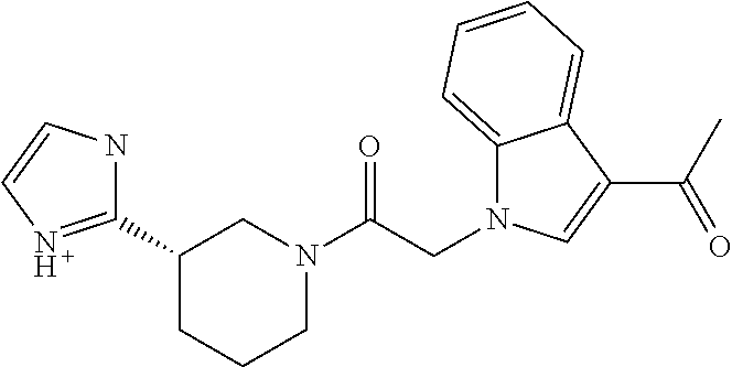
C1(C2=NC=CN2)CCCN(C(CN2C3=CC=CC=C3C(C(=O)C)=C2)=O)C1
